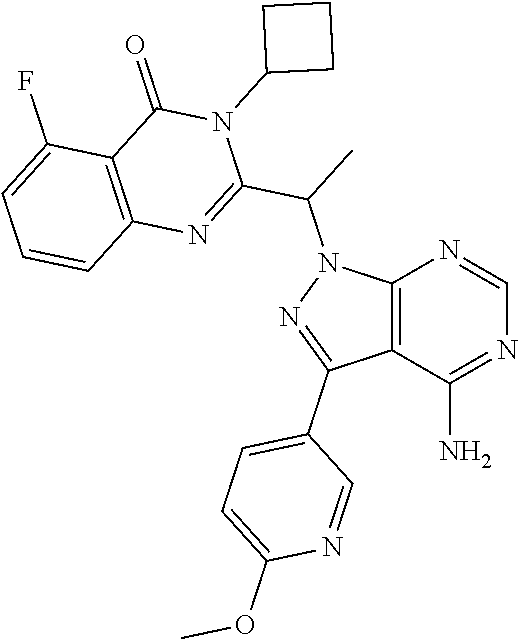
C12=C(C(N)=NC=N1)C(C1=CC=C(OC)N=C1)=NN2C(C)C1=NC2=C(C(=O)N1C1CCC1)C(F)=CC=C2
